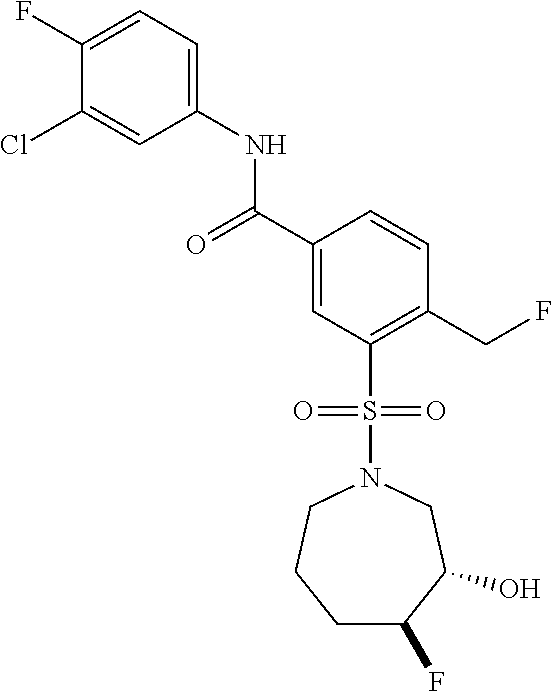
C1(F)=CC=C(NC(C2=CC(S(=O)(=O)N3CCCC(F)C(O)C3)=C(CF)C=C2)=O)C=C1Cl
